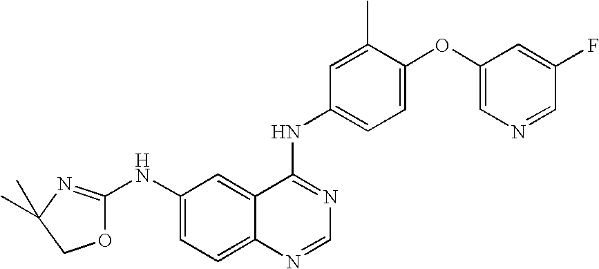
O1C(NC2=CC=C3C(=C2)C(NC2=CC=C(OC4=CN=CC(F)=C4)C(C)=C2)=NC=N3)=NC(C)(C)C1
